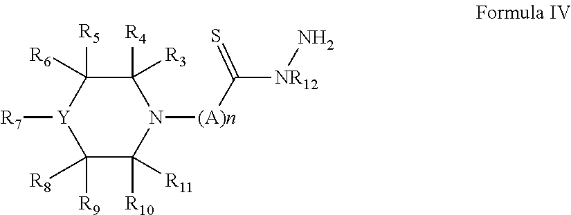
C1([R3])([R4])C([R6])([R5])[Y]([R7])C([R8])([R9])C([R11])([R10])N1[(A)n]C([NR12]N)=S
